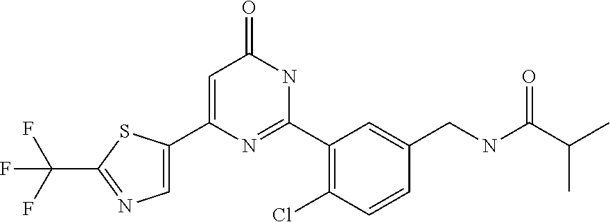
C1(C2=CC(=O)NC(C3=C(Cl)C=CC(CNC(C(C)C)=O)=C3)=N2)=CN=C(C(F)(F)F)S1
